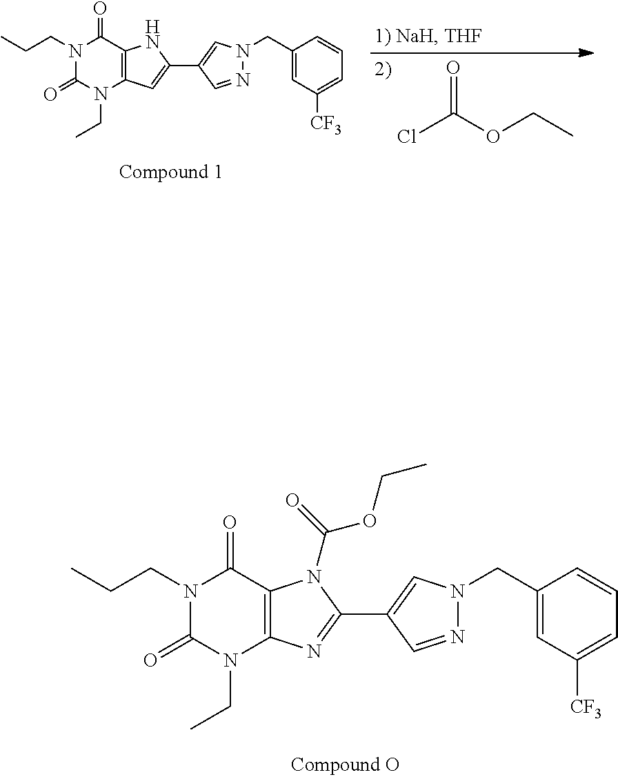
ClC(OCC)=O.C1(CN2N=CC(C3=CC4=C(N3)C(=O)N(CCC)C(=O)N4CC)=C2)=CC([CF3])=CC=C1.C1(CN2N=CC(C3=NC4=C(N3C(=O)OCC)C(=O)N(CCC)C(=O)N4CC)=C2)=CC([CF3])=CC=C1
